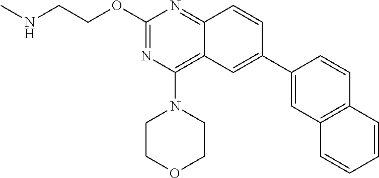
O(C1=NC(N2CCOCC2)=C2C(=N1)C=CC(C1=CC3=C(C=C1)C=CC=C3)=C2)CCNC
